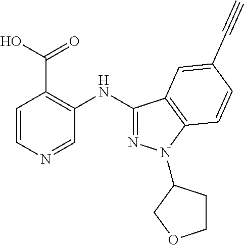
C1=CN=CC(NC2=NN(C3CCOC3)C3=C2C=C(C#C)C=C3)=C1C(O)=O
